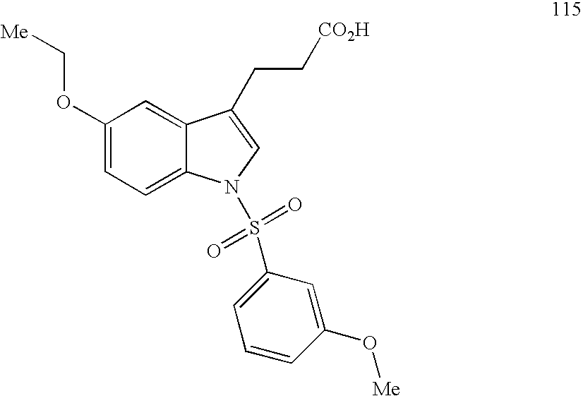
C1(OC[Me])=CC=C2C(=C1)C(CC[CO2H])=CN2S(=O)(=O)C1=CC=CC(O[Me])=C1
